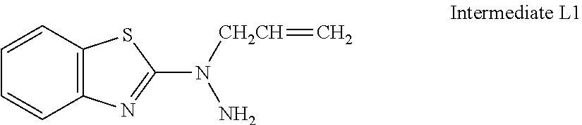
C1(N([CH2CH]=C)N)=NC2=C(S1)C=CC=C2
